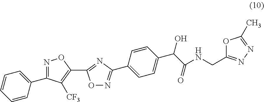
C1=CC=CC(C2=NOC(C3=NC(C4=CC=C(C(O)C(=O)NCC5=NN=C(C)O5)C=C4)=NO3)=C2[CF3])=C1
